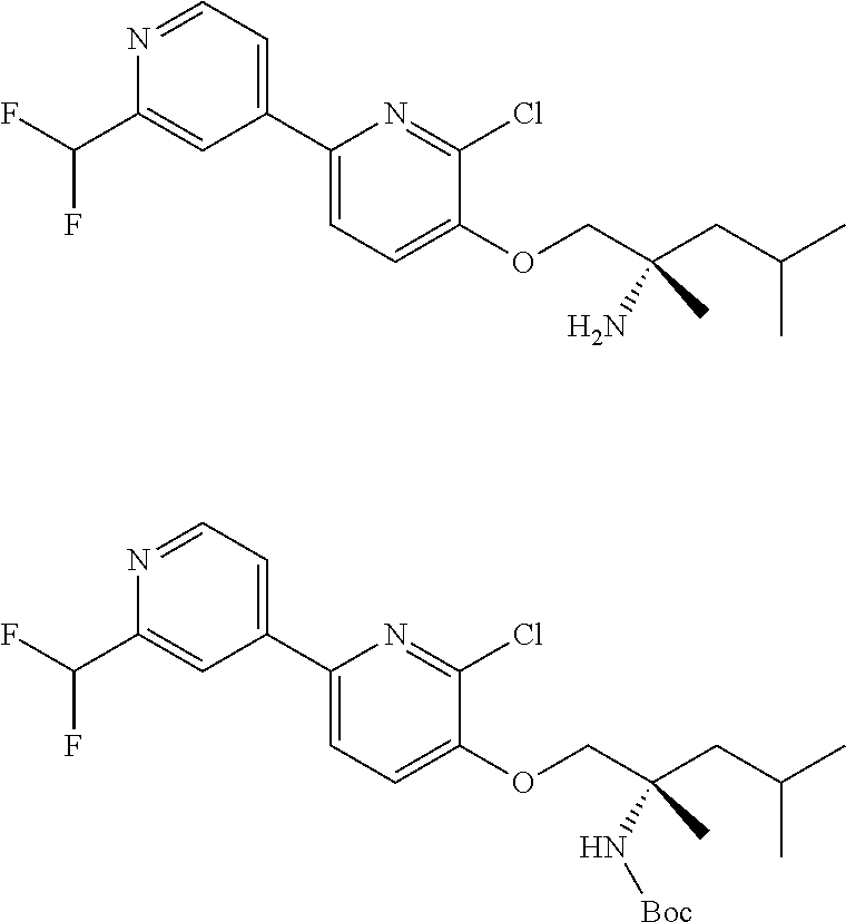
C1(C2=CC=NC(C(F)F)=C2)=CC=C(OCC(CC(C)C)(C)N)C(Cl)=N1.C1(C2=CC=NC(C(F)F)=C2)=CC=C(OCC(CC(C)C)(C)N[Boc])C(Cl)=N1
